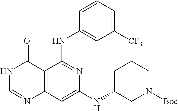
C12=C(C=C(NC3CN([Boc])CCC3)N=C1NC1=CC([CF3])=CC=C1)N=CNC2=O
